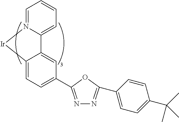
C12=CC=CC=N1[Ir]C1=CC=C(C3=NN=C(C4=CC=C(C(C)(C)C)C=C4)O3)C=C21
